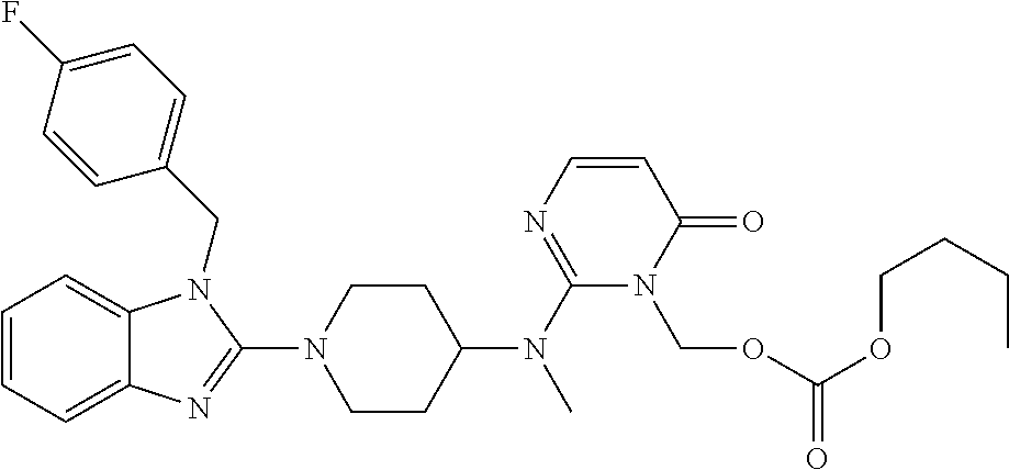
C1=CC=C2C(=C1)N(CC1=CC=C(F)C=C1)C(N1CCC(N(C3=NC=CC(=O)N3COC(OCCCC)=O)C)CC1)=N2
